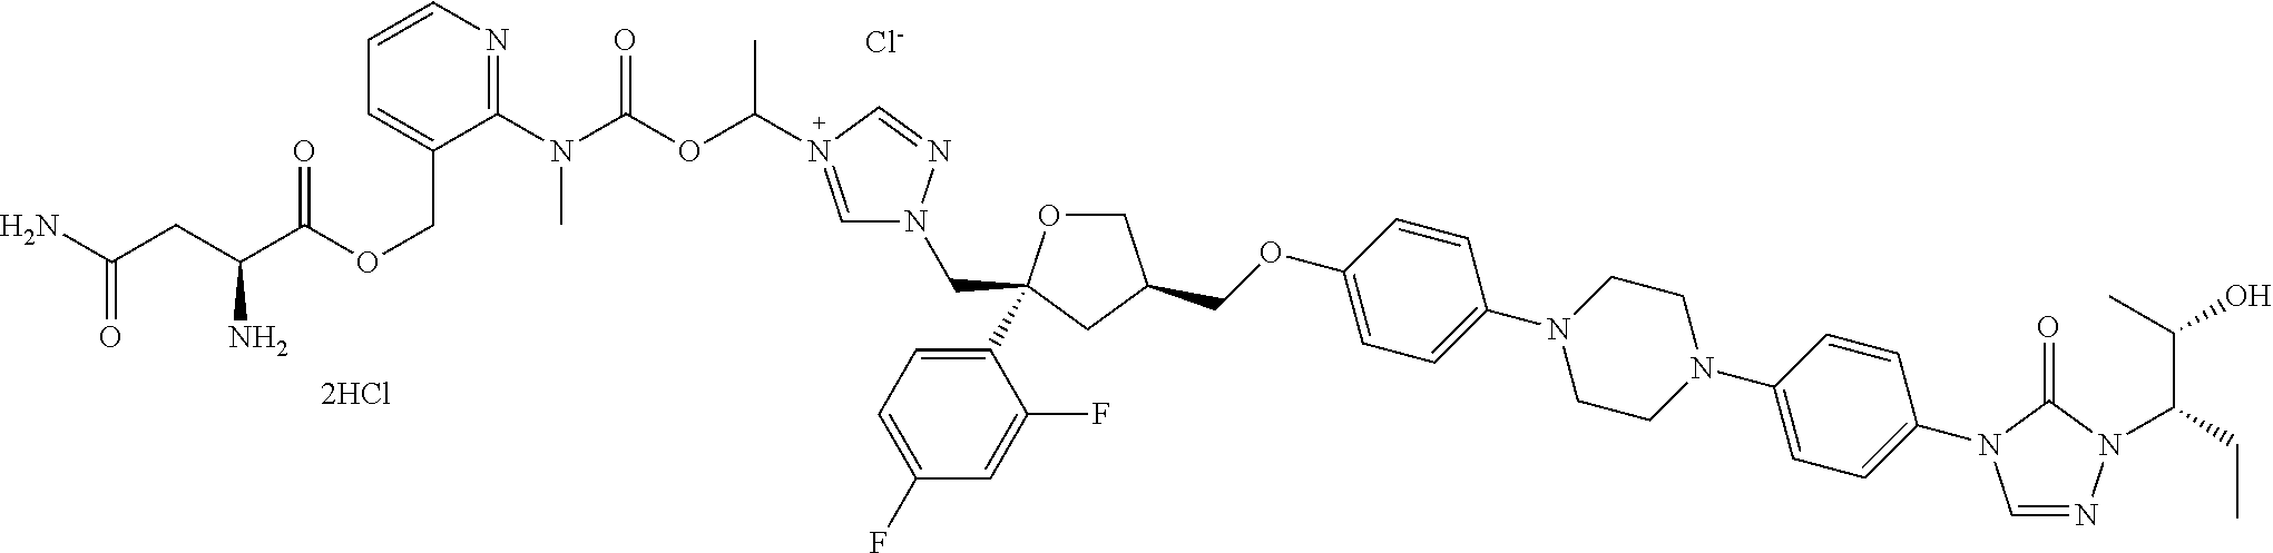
C(OC1=CC=C(N2CCN(C3=CC=C(N4C=NN(C(C(O)C)CC)C4=O)C=C3)CC2)C=C1)C1COC(C2=CC=C(F)C=C2F)(CN2C=N(C(C)OC(N(C3=NC=CC=C3COC(C(CC(N)=O)N)=O)C)=O)C=N2)C1.[Cl-].[2HCl]
